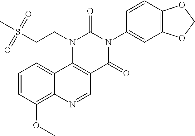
C(N1C(=O)N(C2=CC3=C(C=C2)OCO3)C(=O)C2=C1C1=CC=CC(OC)=C1N=C2)CS(C)(=O)=O
